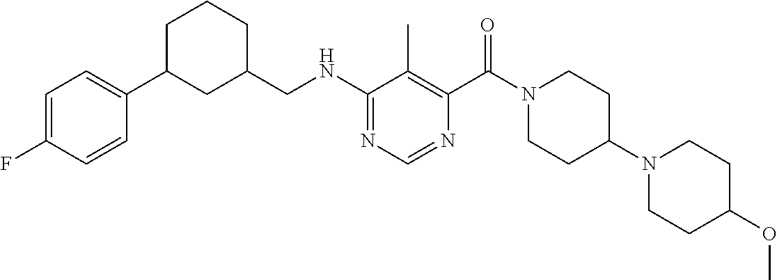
C1(NCC2CCCC(C3=CC=C(F)C=C3)C2)=NC=NC(C(N2CCC(N3CCC(OC)CC3)CC2)=O)=C1C
